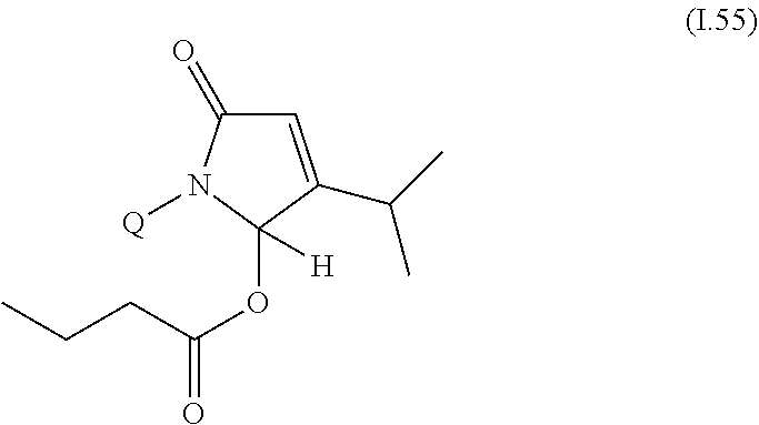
C1=C(C(C)C)C(OC(CCC)=O)([H])N([Q])C1=O
